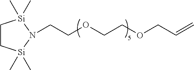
C1C[Si](C)(C)N(CCOCCOCC=C)[Si]1(C)C
